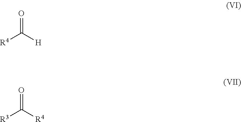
O=C([H])[R4].O=C([R4])[R3]
